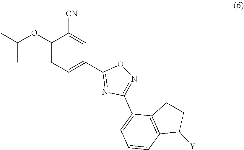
N1=C(C2=CC=CC3=C2CCC3[Y])N=C(C2=CC=C(OC(C)C)C([CN])=C2)O1
